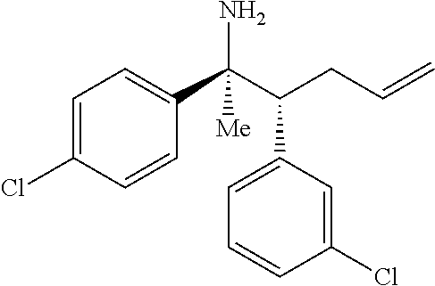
C1=C(Cl)C=CC(C(C(CC=C)C2=CC=CC(Cl)=C2)(N)[Me])=C1
